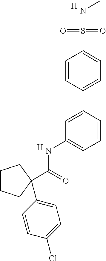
[H].[H].N(C)S(=O)(=O)C1=CC=C(C2=CC(NC(=O)C3(C4=CC=C(Cl)C=C4)CCCC3)=CC=C2)C=C1
